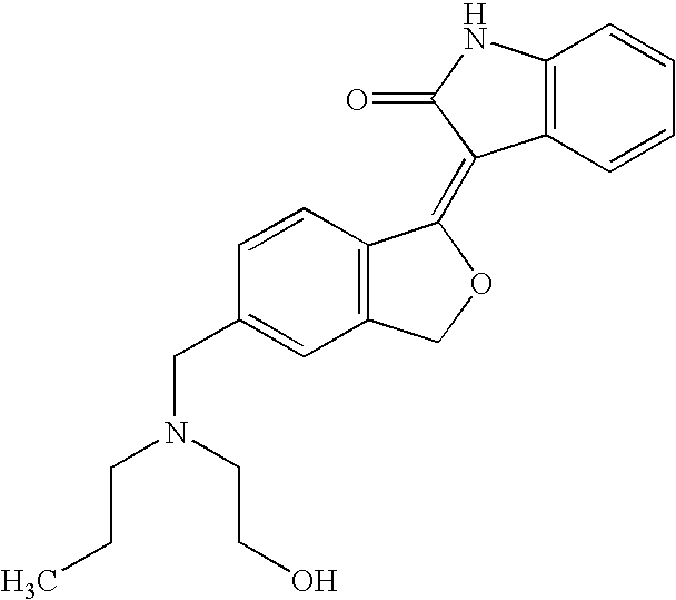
C1=CC(CN(CCC)CCO)=CC2=C1C(=C1C3=C(C=CC=C3)NC1=O)OC2
